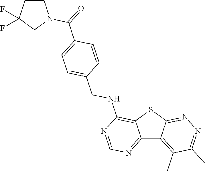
C12=NC=NC(NCC3=CC=C(C(=O)N4CCC(F)(F)C4)C=C3)=C1SC1=NN=C(C)C(C)=C21
